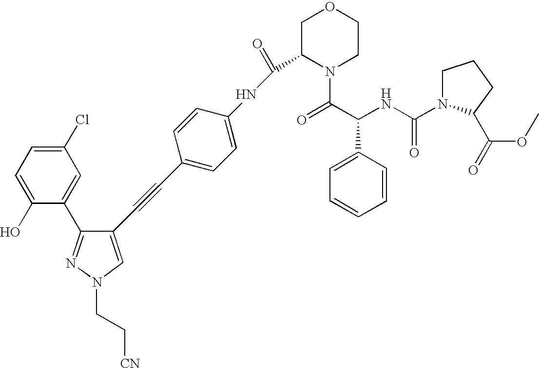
C1(O)=CC=C(Cl)C=C1C1=NN(CC[CN])C=C1C#CC1=CC=C(NC(C2N(C(C(NC(=O)N3CCCC3C(=O)OC)C3=CC=CC=C3)=O)CCOC2)=O)C=C1
